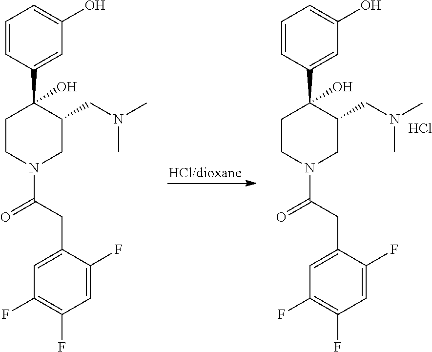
C1=CC(C2(O)C(CN(C)C)CN(C(CC3=CC(F)=C(F)C=C3F)=O)CC2)=CC(O)=C1.C1=CC(C2(O)C(CN(C)C)CN(C(CC3=CC(F)=C(F)C=C3F)=O)CC2)=CC(O)=C1.Cl
